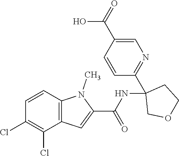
C12=C(C=CC(Cl)=C1Cl)N(C)C(C(NC1(C3=NC=C(C(=O)O)C=C3)COCC1)=O)=C2
